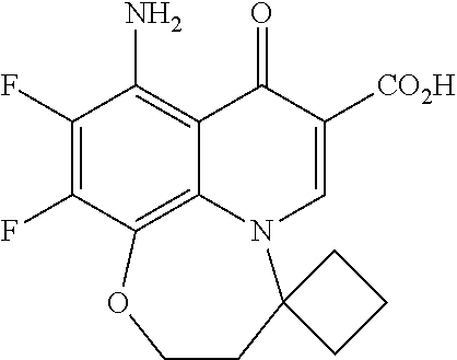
FC1=C(F)C(N)=C2C3=C1OCCC1(N3C=C([CO2H])C2=O)CCC1
